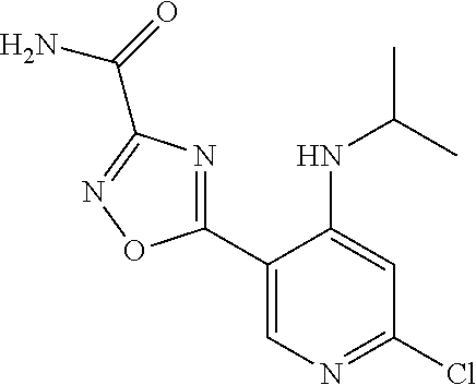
C1(C2=CN=C(Cl)C=C2NC(C)C)=NC(C(=O)N)=NO1
